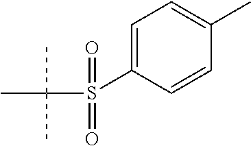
C1=C(S(C(C)(C)C)(=O)=O)C=CC(C)=C1
